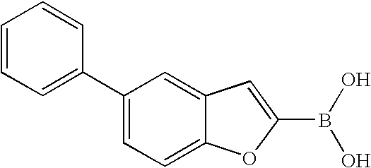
C12=CC(C3=CC=CC=C3)=CC=C1OC(B(O)O)=C2
